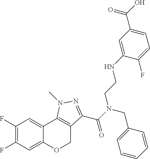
C1(F)=C(F)C=C2C(=C1)C1=C(CO2)C(C(N(CC2=CC=CC=C2)CCNC2=CC(C(O)=O)=CC=C2F)=O)=NN1C
